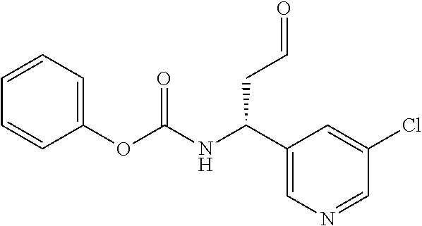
C1=CC=C(OC(NC(C2=CN=CC(Cl)=C2)CC=O)=O)C=C1
